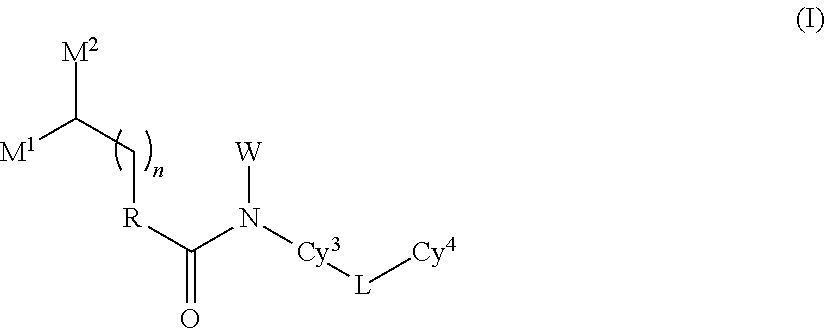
[R](C(=O)N([W])[Cy3][L][Cy4])CC([M1])[M2]
